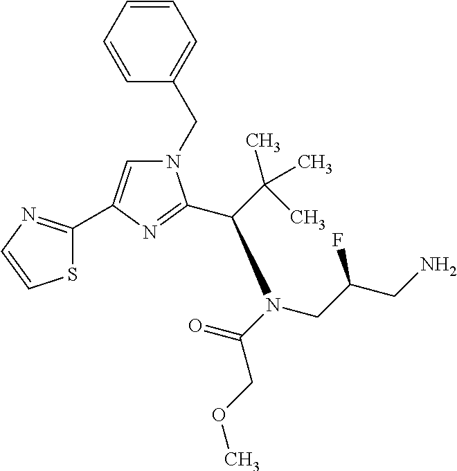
N1(CC2=CC=CC=C2)C=C(C2=NC=CS2)N=C1C(N(CC(CN)F)C(=O)COC)C(C)(C)C
